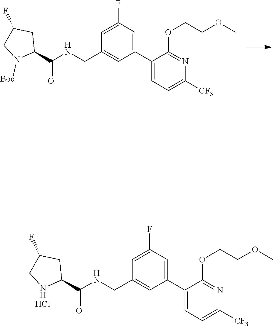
C1(C2=CC(F)=CC(CNC(C3CC(F)CN3[Boc])=O)=C2)=CC=C([CF3])N=C1OCCOC.C1(C2=CC(F)=CC(CNC(C3CC(F)CN3)=O)=C2)=CC=C([CF3])N=C1OCCOC.Cl
